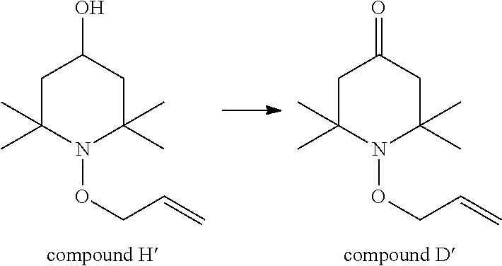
C1C(C)(C)N(OCC=C)C(C)(C)CC1O.C1C(C)(C)N(OCC=C)C(C)(C)CC1=O
